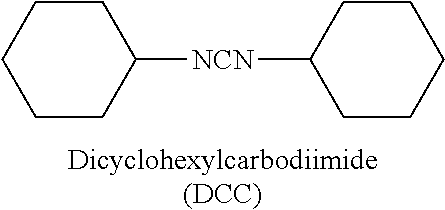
C1CC([NCN]C2CCCCC2)CCC1.[Dicyclohexylcarbodiimide(DCC)]
